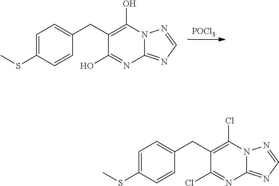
[POCl3].C1=C(SC)C=CC(CC2=C(O)N3C(=NC=N3)N=C2O)=C1.C1=C(SC)C=CC(CC2=C(Cl)N3C(=NC=N3)N=C2Cl)=C1
